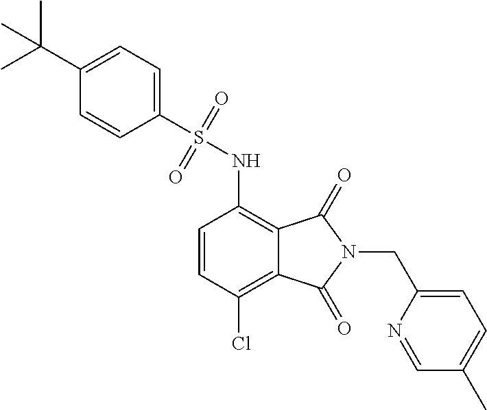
C1=CC(Cl)=C2C(=C1NS(=O)(=O)C1=CC=C(C(C)(C)C)C=C1)C(=O)N(CC1=CC=C(C)C=N1)C2=O
